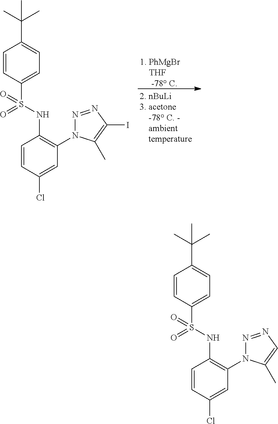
[1. PhMgBr    THF     -78 C].C1=CC(S(=O)(NC2=C(N3N=NC(I)=C3C)C=C(Cl)C=C2)=O)=CC=C1C(C)(C)C.C1=CC(S(=O)(NC2=C(N3N=NC=C3C)C=C(Cl)C=C2)=O)=CC=C1C(C)(C)C
